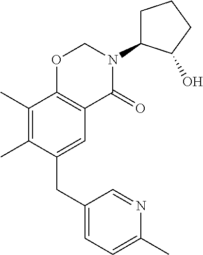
C1(CC2=CC3=C(C(C)=C2C)OCN(C2CCCC2O)C3=O)=CC=C(C)N=C1
